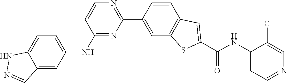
N(C(C1=CC2=C(S1)C=C(C1=NC=CC(NC3=CC=C4C(=C3)C=NN4)=N1)C=C2)=O)C1=CC=NC=C1Cl
